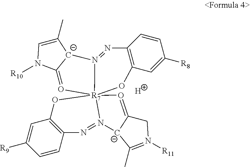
C12=C(C=CC([R9])=C1)N=N1[C-]3C(=O[R7]145(OC1=C(C=CC([R8])=C1)N=N4[C-]1C(C)=CN([R10])C1=O5)O2)CN([R11])=C3C.[H]
